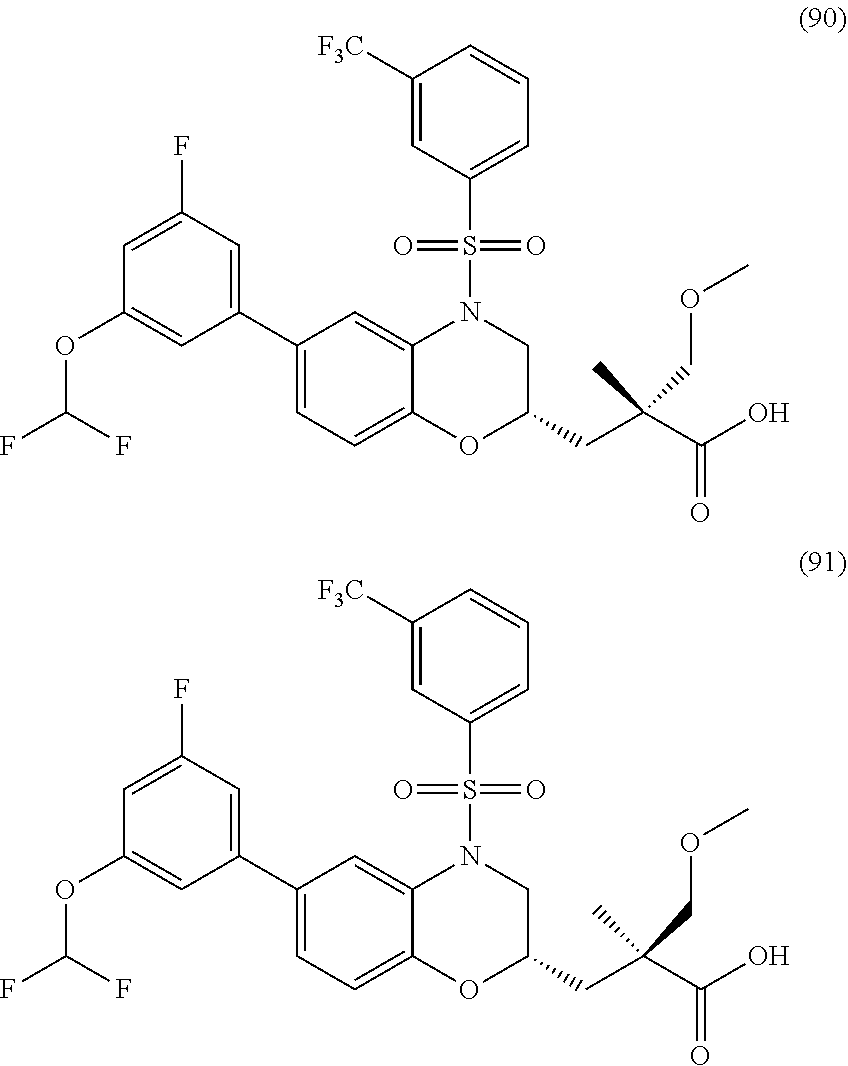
C1(C2=CC(F)=CC(OC(F)F)=C2)=CC=C2C(=C1)N(S(C1=CC=CC([F3C])=C1)(=O)=O)CC(CC(C(O)=O)(COC)C)O2.C1(C2=CC(F)=CC(OC(F)F)=C2)=CC=C2C(=C1)N(S(C1=CC=CC([F3C])=C1)(=O)=O)CC(CC(C(O)=O)(COC)C)O2
